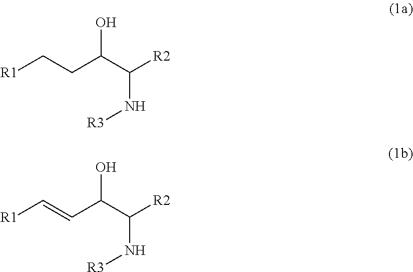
[R1]CCC(C([R2])N[R3])O.[R1]C=CC(C([R2])N[R3])O
